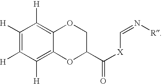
C1([H])=C([H])C([H])=C2C(=C1[H])OCC(C([X]C=N[R])=O)O2
